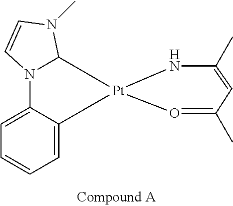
N12C([Pt]3(C4=CC=CC=C14)NC(C)=CC(C)=O3)N(C)C=C2
